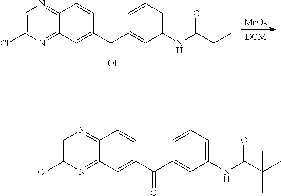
[MnO2].C1=C(Cl)N=C2C(=N1)C=CC(C(O)C1=CC(NC(C(C)(C)C)=O)=CC=C1)=C2.C1=C(Cl)N=C2C(=N1)C=CC(C(=O)C1=CC(NC(C(C)(C)C)=O)=CC=C1)=C2
